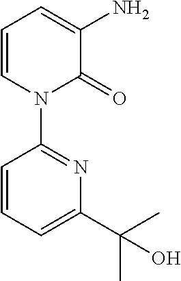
C1=CC=C(C(C)(C)O)N=C1N1C(=O)C(N)=CC=C1
